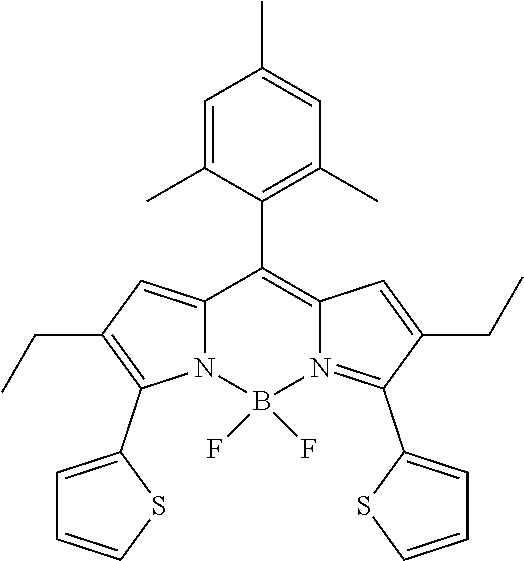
C12=CC(CC)=C(C3=CC=CS3)N1B(F)(F)N1=C(C3=CC=CS3)C(CC)=CC1=C2C1=C(C)C=C(C)C=C1C
